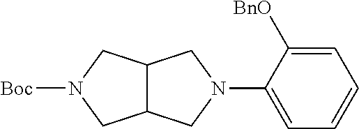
C12C(CN(C3=CC=CC=C3[BnO])C1)CN([Boc])C2
